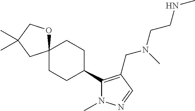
C12(CCC(C3=C(CN(C)CCNC)C=NN3C)CC1)OCC(C)(C)C2
